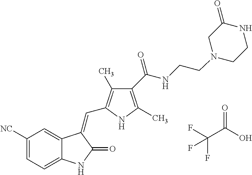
C1([NC])=CC=C2C(=C1)C(=CC1=C(C)C(C(NCCN3CC(=O)NCC3)=O)=C(C)N1)C(=O)N2.O=C(O)C(F)(F)F
